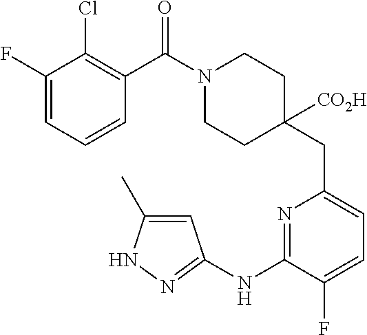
C1(F)=CC=CC(C(N2CCC(CC3=CC=C(F)C(NC4=NNC(C)=C4)=N3)([CO2H])CC2)=O)=C1Cl
